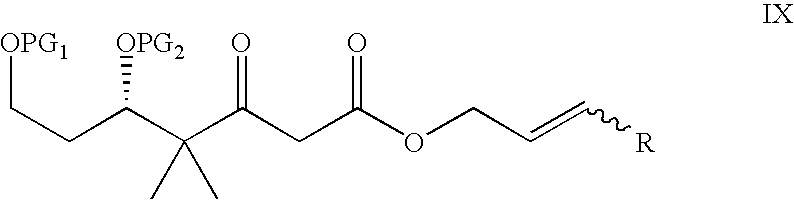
C(CC(C(C(CC(OCC=C[R])=O)=O)(C)C)[OPG2])[OPG1]
